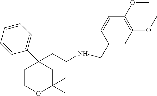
C1COC(C)(C)CC1(C1=CC=CC=C1)CCNCC1=CC(OC)=C(OC)C=C1
